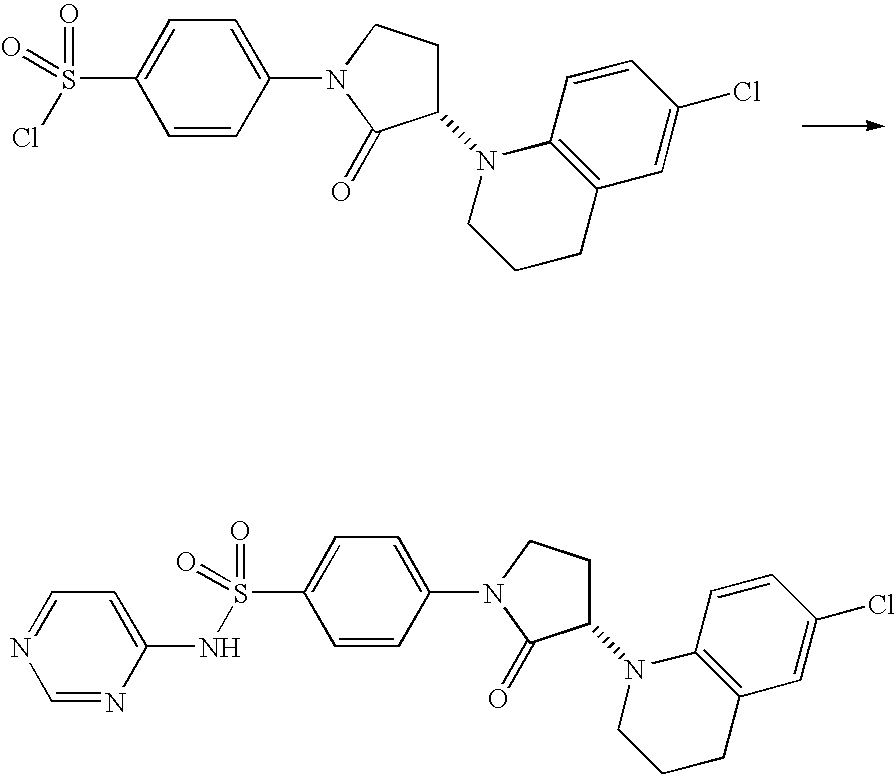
C1=CC(N2C(=O)C(N3CCCC4=C3C=CC(Cl)=C4)CC2)=CC=C1S(Cl)(=O)=O.C1=CC(N2C(=O)C(N3CCCC4=C3C=CC(Cl)=C4)CC2)=CC=C1S(NC1=CC=NC=N1)(=O)=O
